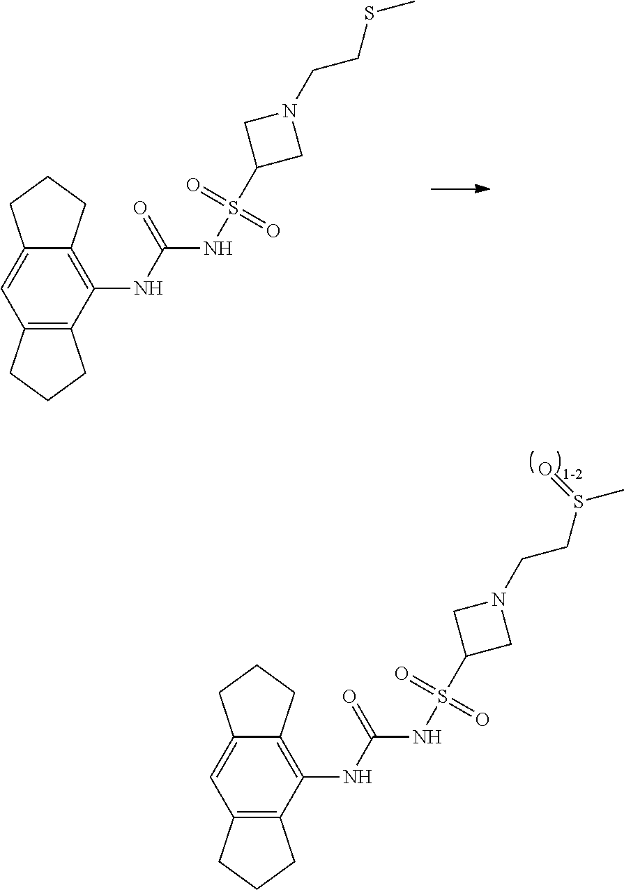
C12=C(NC(=O)NS(C3CN(CCSC)C3)(=O)=O)C3=C(C=C1CCC2)CCC3.C12=C(NC(=O)NS(C3CN(CCS(C)=O)C3)(=O)=O)C3=C(C=C1CCC2)CCC3
